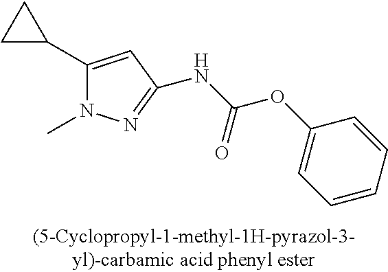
C1(C2CC2)=CC(NC(=O)OC2=CC=CC=C2)=NN1C
